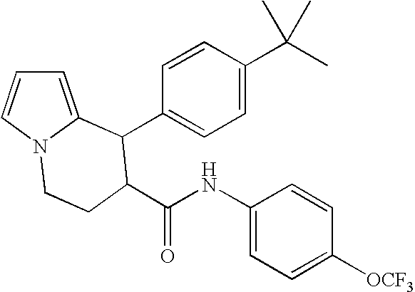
C1=C2N(C=C1)CCC(C(NC1=CC=C([OCF3])C=C1)=O)C2C1=CC=C(C(C)(C)C)C=C1
